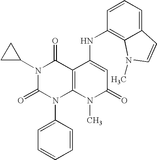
N1(C2CC2)C(=O)N(C2=CC=CC=C2)C2=C(C1=O)C(NC1=C3C(=CC=C1)C=CN3C)=CC(=O)N2C
